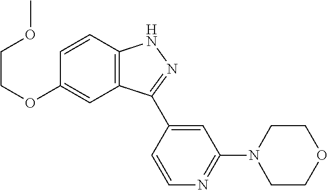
C1=CC2=C(C=C1OCCOC)C(C1=CC(N3CCOCC3)=NC=C1)=NN2
